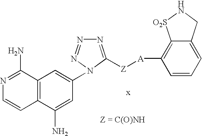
N1=C([Z][A]C2=C3C(=CC=C2)CN[O2S]3)N(C2=CC3=C(C(N)=C2)C=CN=C3N)N=N1
